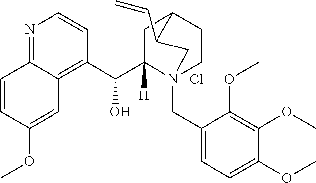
N1=C2C(=C(C(C3([H])N4(CC5=CC=C(OC)C(OC)=C5OC)CCC(C3)C(C=C)C4)O)C=C1)C=C(OC)C=C2.Cl
